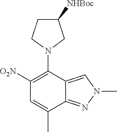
C1([O2N])=C(N2CC([NHBoc])CC2)C2=CN(C)N=C2C(C)=C1
